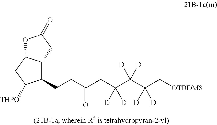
C(CC(C(C(C[OTBDMS])([D])[D])([D])[D])([D])[D])(CCC1C2C(CC1[THPO])OC(=O)C2)=O
